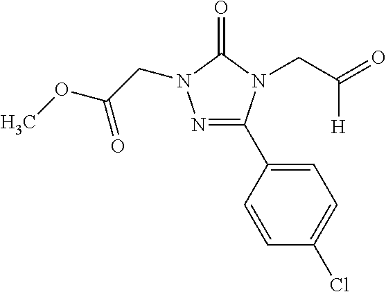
N1=C(C2=CC=C(Cl)C=C2)N(CC([H])=O)C(=O)N1CC(OC)=O
